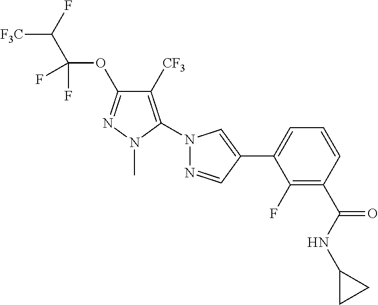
[F3C]C(F)C(OC1=NN(C)C(N2N=CC(C3=CC=CC(C(NC4CC4)=O)=C3F)=C2)=C1[CF3])(F)F
